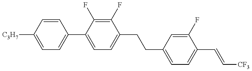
C1=C([C3H7])C=CC(C2=CC=C(CCC3=CC=C(C=C[CF3])C(F)=C3)C(F)=C2F)=C1
